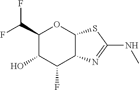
C1(C(F)F)C(O)C(F)C2C(O1)SC(NC)=N2
